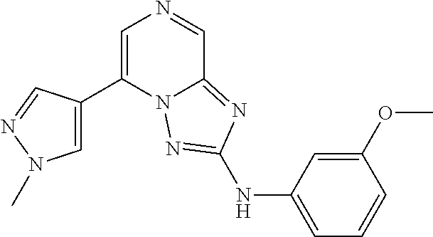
C1=C(C2=CN(C)N=C2)N2C(=NC(NC3=CC=CC(OC)=C3)=N2)C=N1
